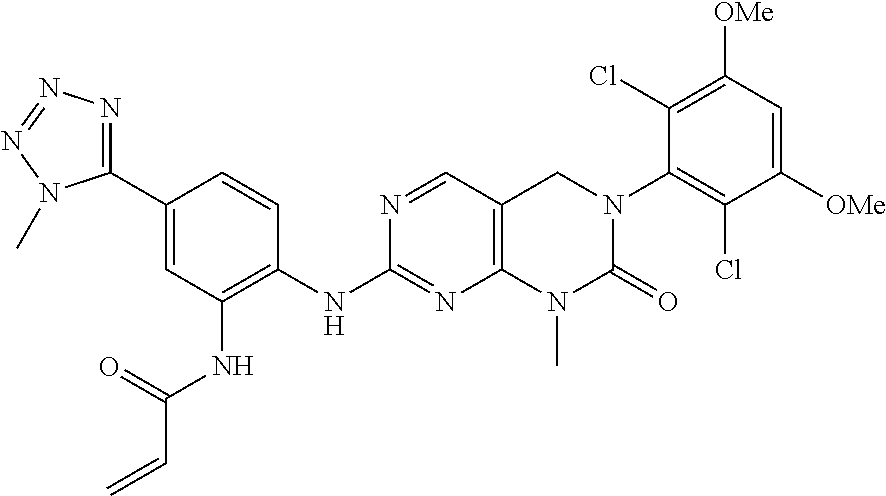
N(C(=O)C=C)C1=C(NC2=NC3=C(C=N2)CN(C2=C(Cl)C([OMe])=CC([OMe])=C2Cl)C(=O)N3C)C=CC(C2=NN=NN2C)=C1
